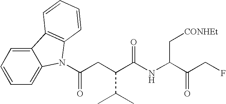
C12=CC=CC=C1N(C(=O)CC(C(C)C)C(NC(C[CONHEt])C(CF)=O)=O)C1=C2C=CC=C1
